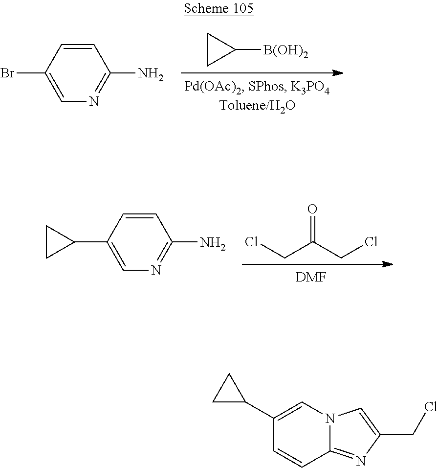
C1=CC2=NC(CCl)=CN2C=C1C1CC1.[B(OH)2]C1CC1.C1=CC(N)=NC=C1Br.O=C(CCl)CCl.[DMF].C1=CC(N)=NC=C1C1CC1
